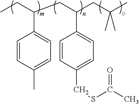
CCC(CC(CC(C)(C)C)C1=CC=C(CSC(C)=O)C=C1)C1=CC=C(C)C=C1
